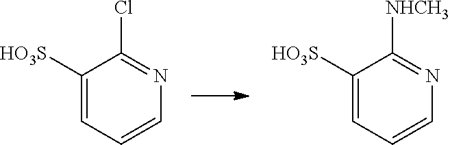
C1([HO3S])=CC=CN=C1Cl.C1([HO3S])=CC=CN=C1[NHCH3]
